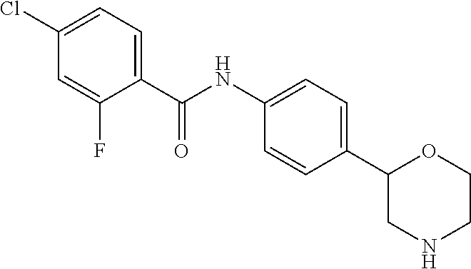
C1(Cl)=CC=C(C(NC2=CC=C(C3CNCCO3)C=C2)=O)C(F)=C1
